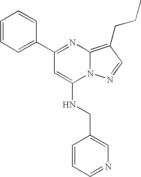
C1(C2=CC=CC=C2)=NC2=C(CCC)C=NN2C(NCC2=CN=CC=C2)=C1
